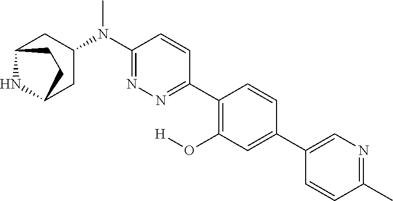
C12NC(CC(N(C3=NN=C(C4=C(O[H])C=C(C5=CN=C(C)C=C5)C=C4)C=C3)C)C1)CC2
